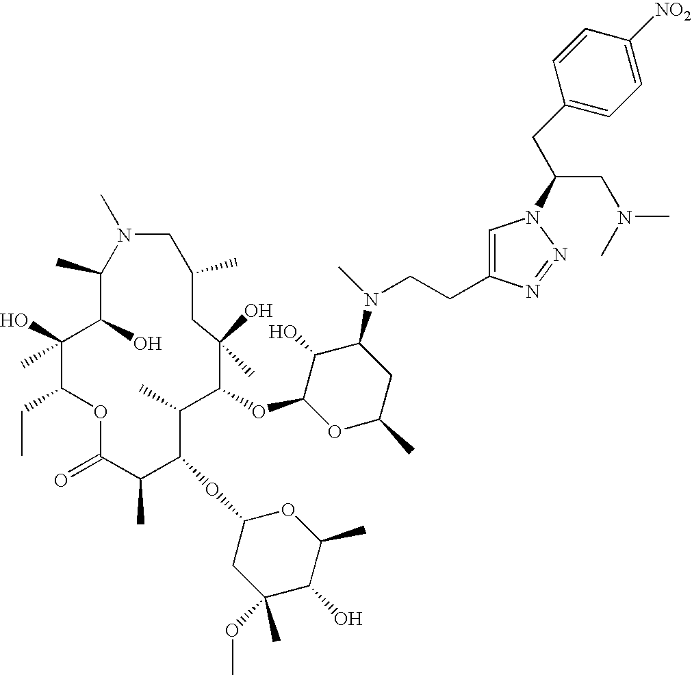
C1(C)C(O)C(O)(C)C(CC)OC(=O)C(C)C(OC2CC(C)(OC)C(O)C(C)O2)C(C)C(OC2OC(C)CC(N(C)CCC3=CN(C(CC4=CC=C([NO2])C=C4)CN(C)C)N=N3)C2O)C(O)(C)CC(C)CN1C
